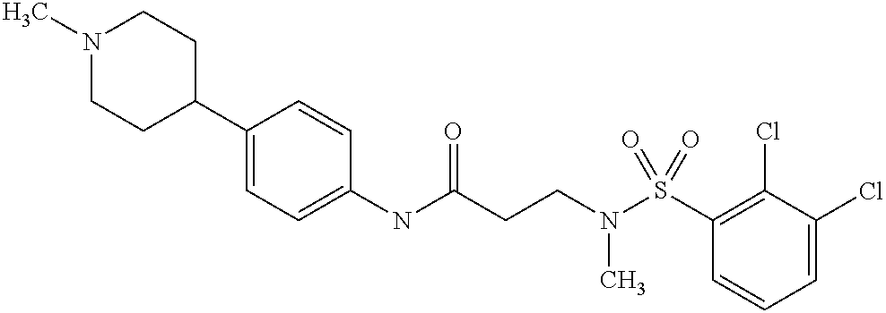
C1(NC(CCN(S(C2=C(Cl)C(Cl)=CC=C2)(=O)=O)C)=O)=CC=C(C2CCN(C)CC2)C=C1
